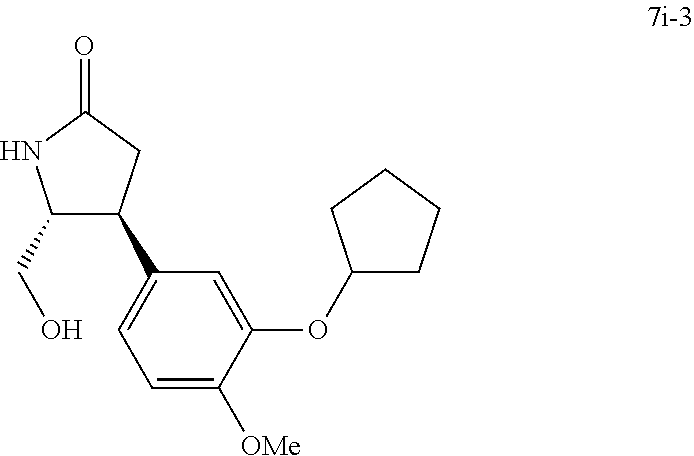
C1=C([OMe])C(OC2CCCC2)=CC(C2C(CO)NC(=O)C2)=C1
